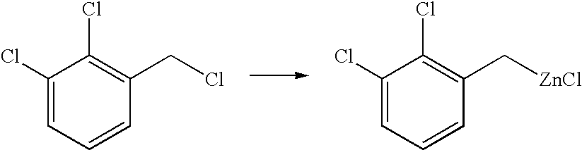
C1(Cl)=CC=CC(CCl)=C1Cl.C1(Cl)=CC=CC(C[ZnCl])=C1Cl
